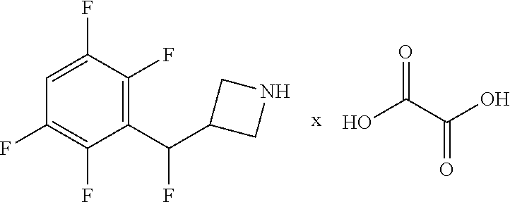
OC(C(O)=O)=O.C1(C(C2CNC2)F)=C(F)C(F)=CC(F)=C1F
